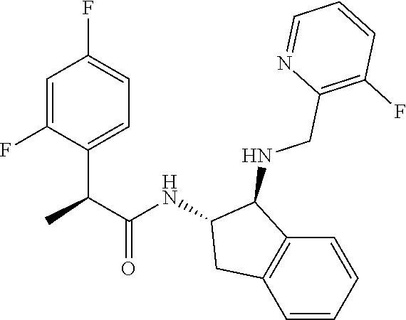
C1=C(F)C(C(C(NC2CC3=C(C2NCC2=C(F)C=CC=N2)C=CC=C3)=O)C)=CC=C1F
